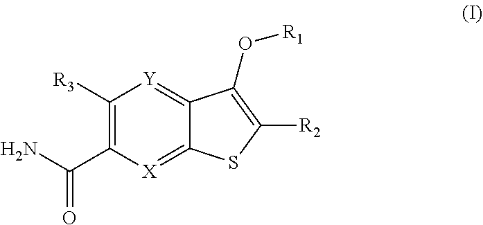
C1([R3])=C(C(N)=O)[X]=C2C(=[Y]1)C(O[R1])=C([R2])S2
